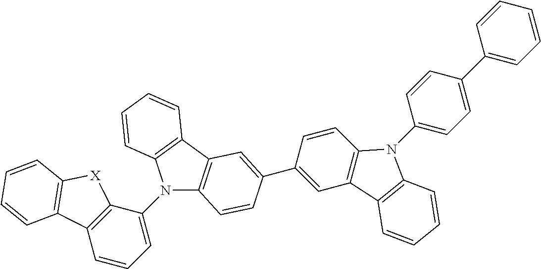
C1(N2C3=C(C4=C2C=CC=C4)C=C(C2=CC4=C(C=C2)N(C2=CC=C(C5=CC=CC=C5)C=C2)C2=C4C=CC=C2)C=C3)=CC=CC2=C1[X]C1=C2C=CC=C1
